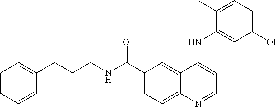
C(CNC(C1=CC=C2C(=C1)C(NC1=CC(O)=CC=C1C)=CC=N2)=O)CC1=CC=CC=C1
